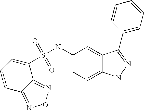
S(=O)(=O)(NC1=CC=C2C(=C1)C(C1=CC=CC=C1)=NN2)C1=CC=CC2=NON=C12
